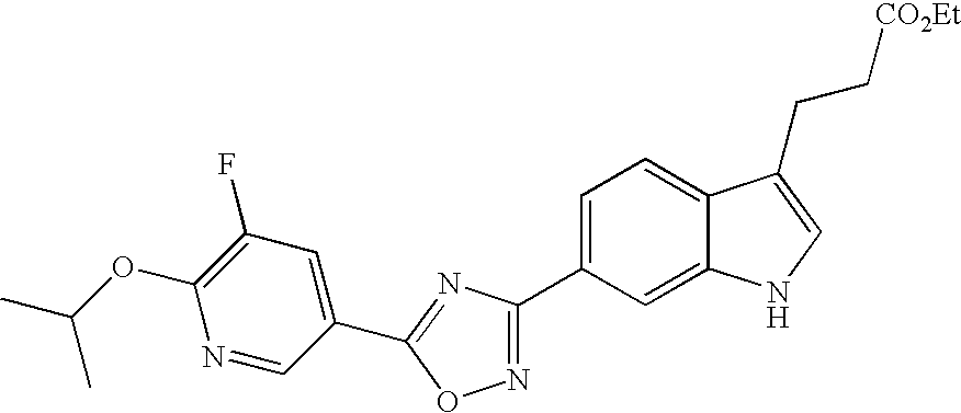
C1=C(C2=NOC(C3=CC(F)=C(OC(C)C)N=C3)=N2)C=C2C(=C1)C(CC[CO2Et])=CN2
